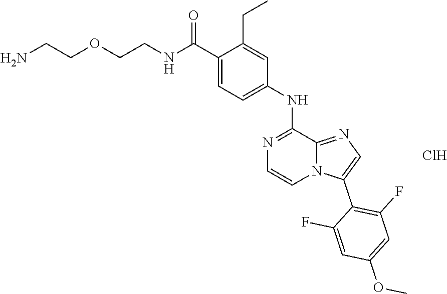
N(C(C1=CC=C(NC2=NC=CN3C2=NC=C3C2=C(F)C=C(OC)C=C2F)C=C1CC)=O)CCOCCN.Cl
